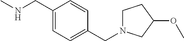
N(C)CC1=CC=C(CN2CCC(OC)C2)C=C1
